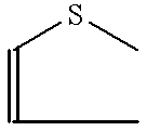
C(=CC)SC
